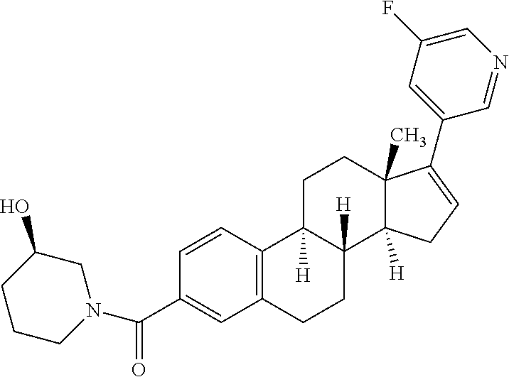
C1=CC(C(N2CC(O)CCC2)=O)=CC2=C1C1([H])C([H])(CC2)C2([H])C(C)(CC1)C(C1=CC(F)=CN=C1)=CC2
